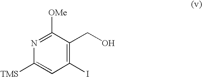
C1(CO)=C(I)C=C([TMS])N=C1[OMe]
